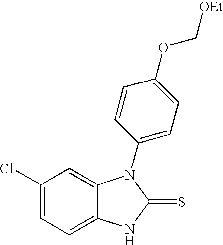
C1(Cl)=CC=C2C(=C1)N(C1=CC=C(OC[OEt])C=C1)C(=S)N2
